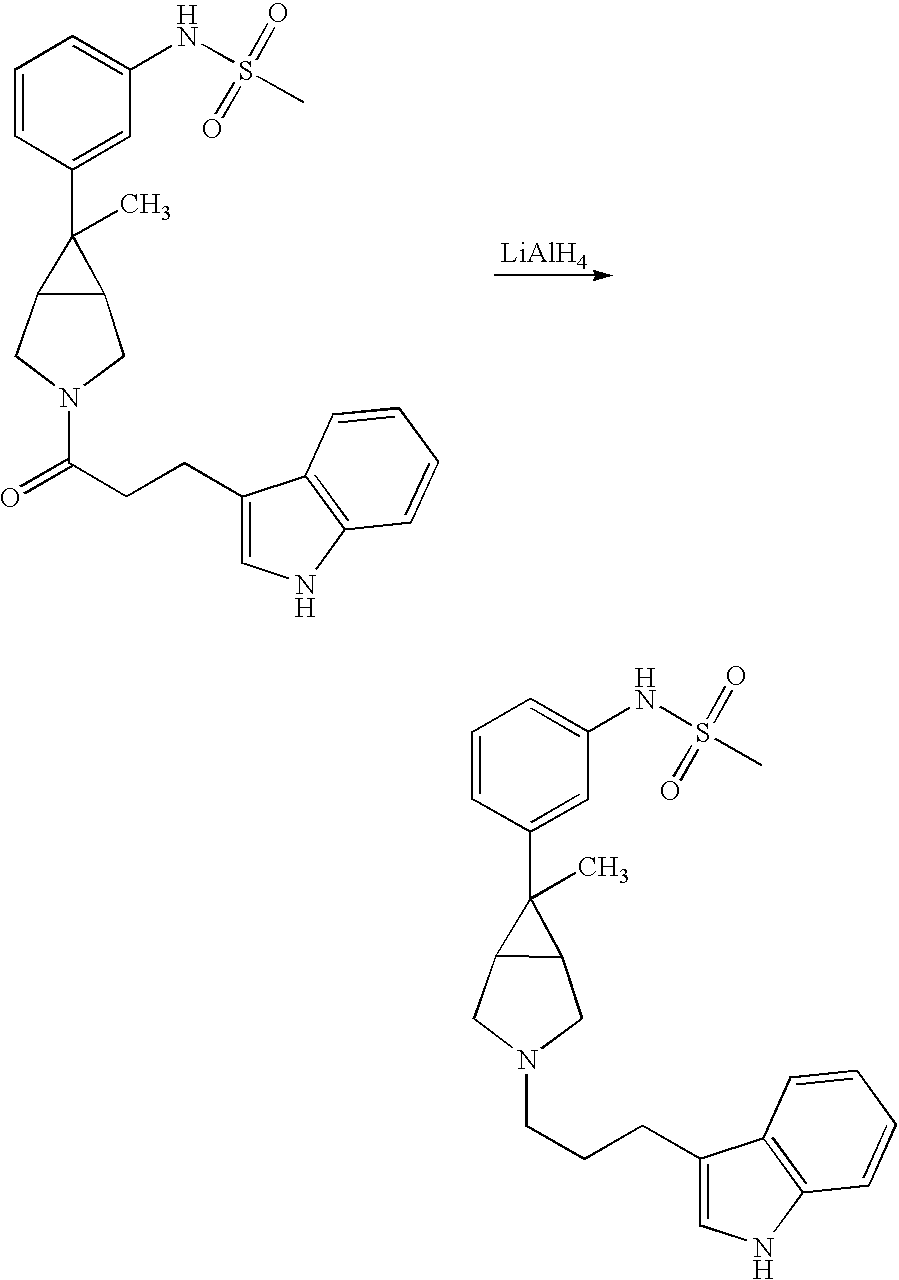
C1=CC(C2(C)C3C2CN(C(CCC2=CNC4=C2C=CC=C4)=O)C3)=CC(NS(C)(=O)=O)=C1.[LiAlH4].C1=CC(C2(C)C3C2CN(CCCC2=CNC4=C2C=CC=C4)C3)=CC(NS(C)(=O)=O)=C1
